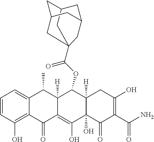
C1=CC(O)=C2C(=C1)C(C)C1([H])C(=C(O)C3(O)C([H])(C1OC(C14CC5CC(CC(C5)C1)C4)=O)CC(O)=C(C(N)=O)C3=O)C2=O
